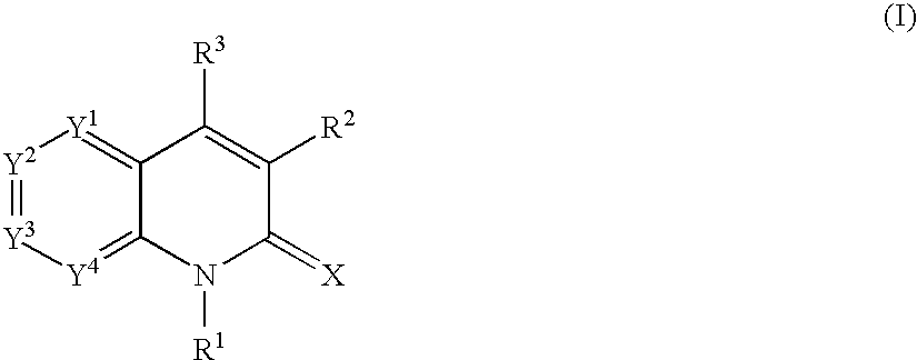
[Y2]1=[Y3][Y4]=C2C(=[Y1]1)C([R3])=C([R2])C(=[X])N2[R1]
